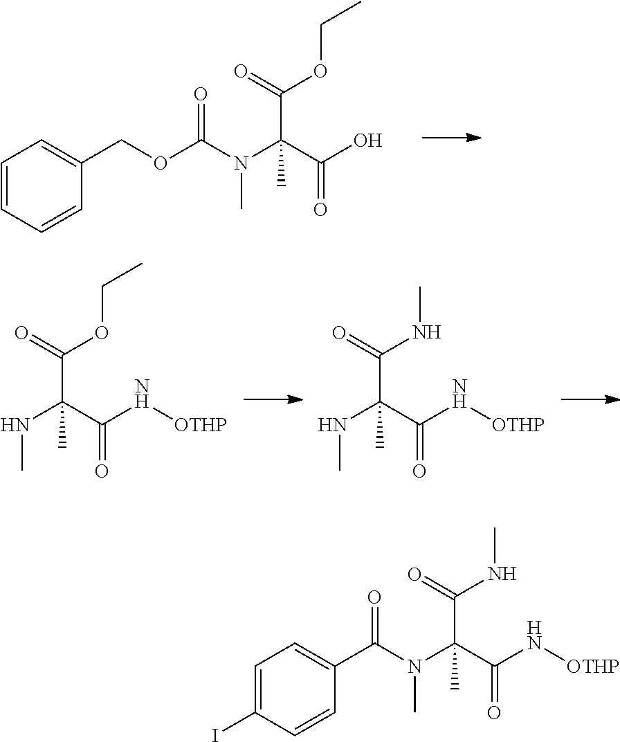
N(C(C(O)=O)(C)C(=O)OCC)(C(OCC1=CC=CC=C1)=O)C.N(C(C(N[OTHP])=O)(C)C(=O)OCC)C.N(C(C(N[OTHP])=O)(C)C(=O)NC)C.N(C(C(N[OTHP])=O)(C)C(=O)NC)(C)C(=O)C1=CC=C(I)C=C1
